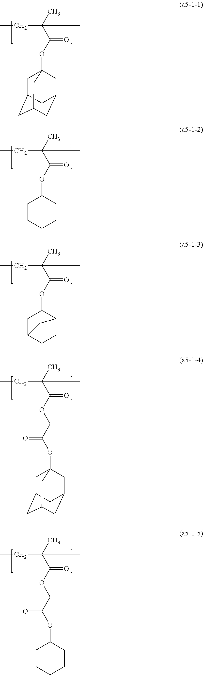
CCC(C(OC1CCCCC1)=O)(C)C.CCC(C(OC1CC2CCC1C2)=O)(C)C.CCC(C(OC12CC3CC(CC(C1)C3)C2)=O)(C)C.CCC(C(OCC(OC12CC3CC(CC(C1)C3)C2)=O)=O)(C)C.CCC(C(OCC(OC1CCCCC1)=O)=O)(C)C
